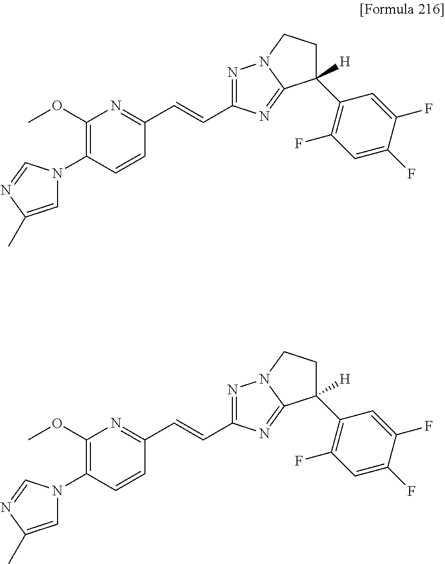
C1=C(C)N=CN1C1=C(OC)N=C(C=CC2=NN3CCC([H])(C4=C(F)C=C(F)C(F)=C4)C3=N2)C=C1.C1=C(C)N=CN1C1=C(OC)N=C(C=CC2=NN3CCC([H])(C4=C(F)C=C(F)C(F)=C4)C3=N2)C=C1
